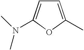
C1=C(C)OC(N(C)C)=C1
